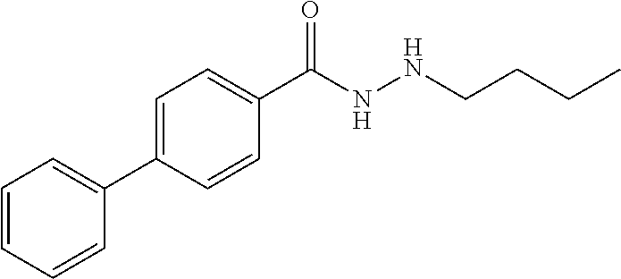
C1(C2=CC=CC=C2)=CC=C(C(=O)NNCCCC)C=C1
